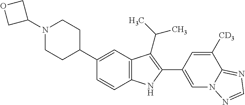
N1(C2COC2)CCC(C2=CC3=C(C=C2)NC(C2=CN4C(=NC=N4)C([CD3])=C2)=C3C(C)C)CC1
